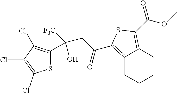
S1C(C(CC(=O)C2=C3CCCCC3=C(C(=O)OC)S2)(O)[F3C])=C(Cl)C(Cl)=C1Cl
